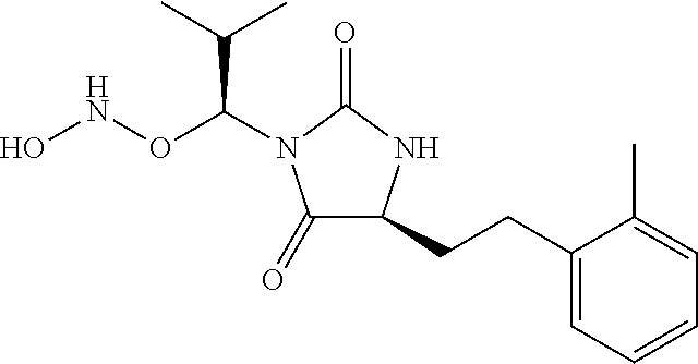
C1(=O)C(CCC2=CC=CC=C2C)NC(=O)N1C(ONO)C(C)C
